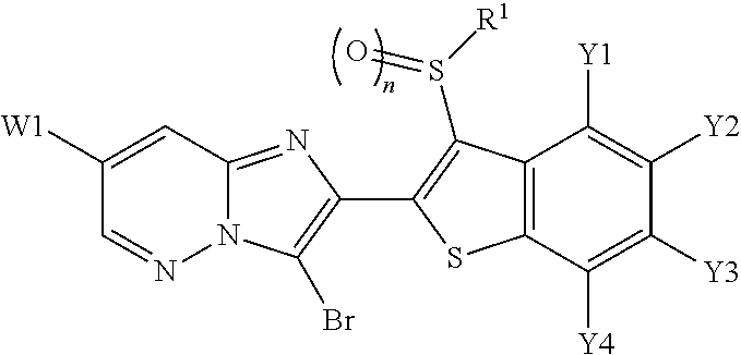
C12=NC(C3=C(S([R1])=O)C4=C(C([Y4])=C([Y3])C([Y2])=C4[Y1])S3)=C(Br)N1N=CC([W1])=C2
